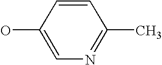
OC1=CN=C(C)C=C1
